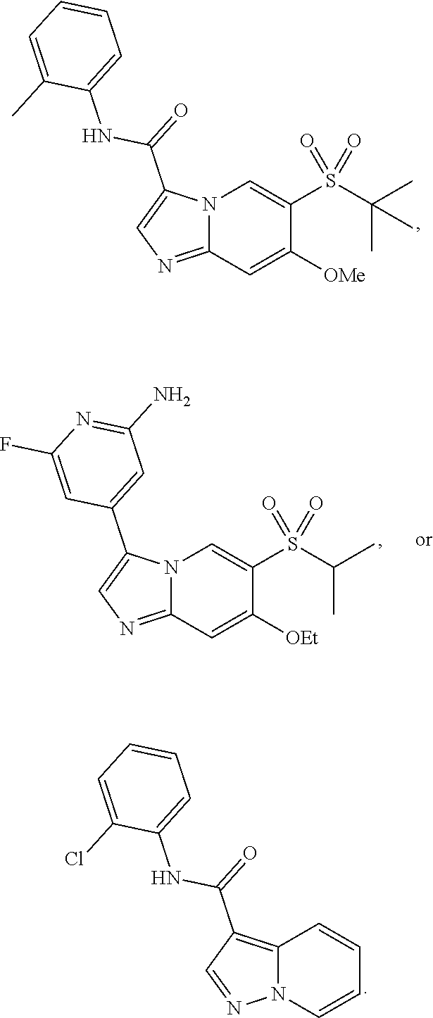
N12C(=NC=C1C(NC1=CC=CC=C1C)=O)C=C([OMe])C(S(C(C)(C)C)(=O)=O)=C2.N12C(=NC=C1C1=CC(N)=NC(F)=C1)C=C([OEt])C(S(C(C)C)(=O)=O)=C2.C12=C(C(NC3=CC=CC=C3Cl)=O)C=NN1C=CC=C2
